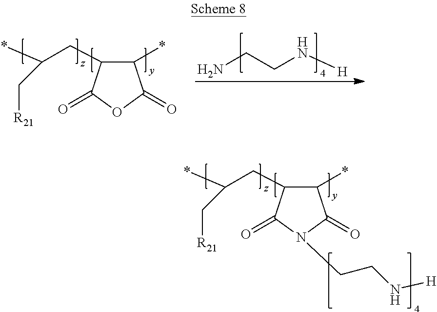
C1(*)C(CC(*)C[R21])C(=O)OC1=O.NCCN[H].C1(*)C(CC(*)C[R21])C(=O)N(CCN[H])C1=O
